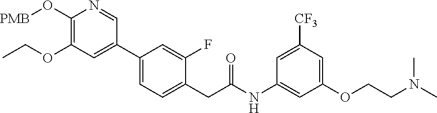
CCOC1=C(O[PMB])N=CC(C2=CC=C(CC(NC3=CC(OCCN(C)C)=CC([CF3])=C3)=O)C(F)=C2)=C1
